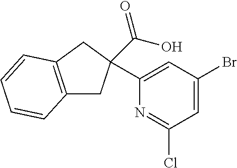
C1=C(Br)C=C(C2(C(O)=O)CC3=C(C2)C=CC=C3)N=C1Cl
